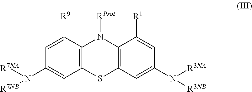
C1=C([R9])C2=C(C=C1N([R7NA])[R7NB])SC1=C(N2[RProt])C([R1])=CC(N([R3NA])[R3NB])=C1
